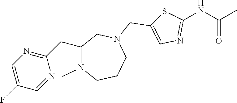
N1(C)CCCN(CC2=CN=C(NC(C)=O)S2)CC1CC1=NC=C(F)C=N1
